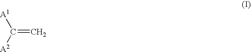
[A1]C([A2])=C
